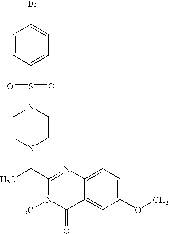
C1(C(N2CCN(S(=O)(=O)C3=CC=C(Br)C=C3)CC2)C)=NC2=CC=C(OC)C=C2C(=O)N1C
